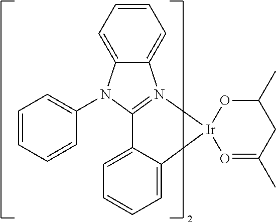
C1=C2C(=CC=C1)[Ir]1(N3=C2N(C2=CC=CC=C2)C2=CC=CC=C32)O=C(C)CC(C)O1
